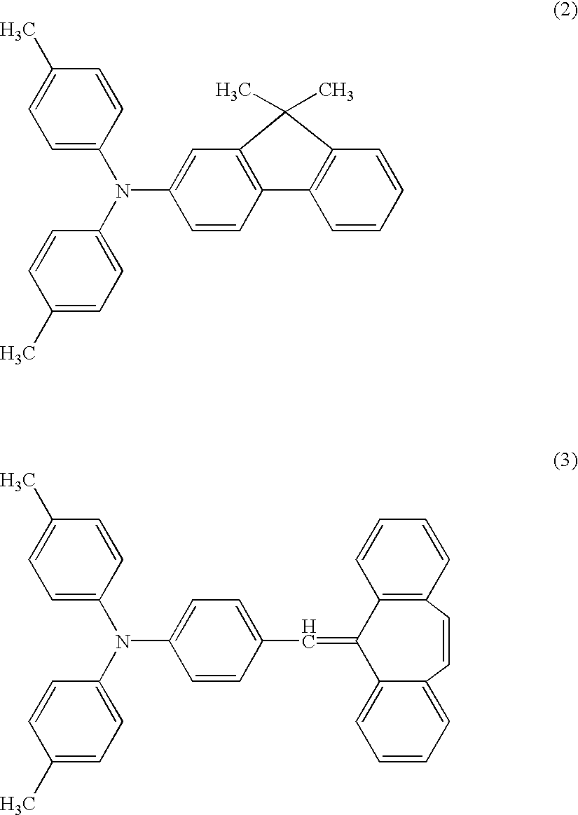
C1=C(N(C2=CC=C(C)C=C2)C2=CC=C(C)C=C2)C=CC2=C1C(C)(C)C1=C2C=CC=C1.C12=C(C=CC=C1)C=CC1=CC=CC=C1C2=CC1=CC=C(N(C2=CC=C(C)C=C2)C2=CC=C(C)C=C2)C=C1
